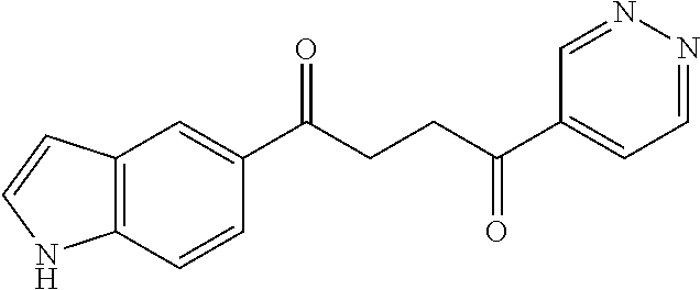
C1(C(CCC(C2=CC=NN=C2)=O)=O)=CC2=C(C=C1)NC=C2
